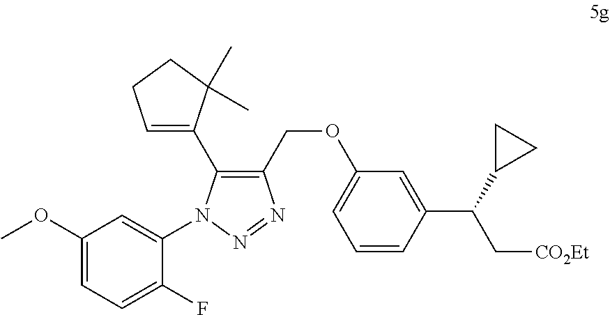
C1(OC)=CC=C(F)C(N2C(C3=CCCC3(C)C)=C(COC3=CC=CC(C(C[CO2Et])C4CC4)=C3)N=N2)=C1
